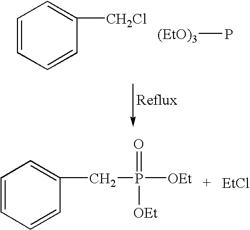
C1=CC=CC(CP([OEt])([OEt])=O)=C1.[EtCl].C1=CC=CC([CH2Cl])=C1.[(EtO)3]P
